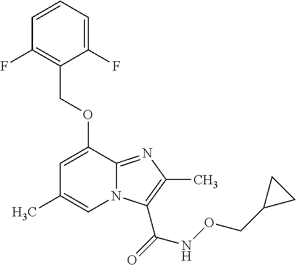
C1(F)=CC=CC(F)=C1COC1=CC(C)=CN2C1=NC(C)=C2C(=O)NOCC1CC1
